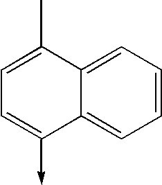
C1=C(C)C2=CC=CC=C2C(->C)=C1
